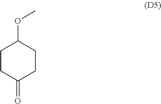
C1CC(=O)CCC1OC
